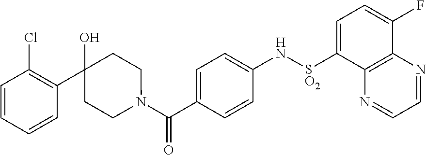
C1=C(C(N2CCC(O)(C3=C(Cl)C=CC=C3)CC2)=O)C=CC(N[SO2]C2=CC=C(F)C3=C2N=CC=N3)=C1
